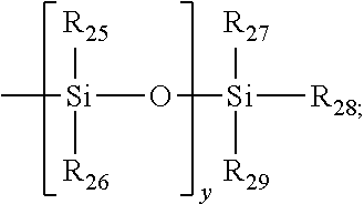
C[Si](O[Si]([R28])([R27])[R29])([R25])[R26]
